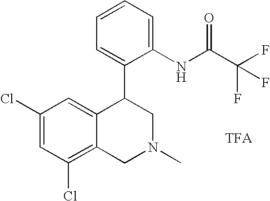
C1(Cl)=C2C(=CC(Cl)=C1)C(C1=CC=CC=C1NC(C(F)(F)F)=O)CN(C)C2
